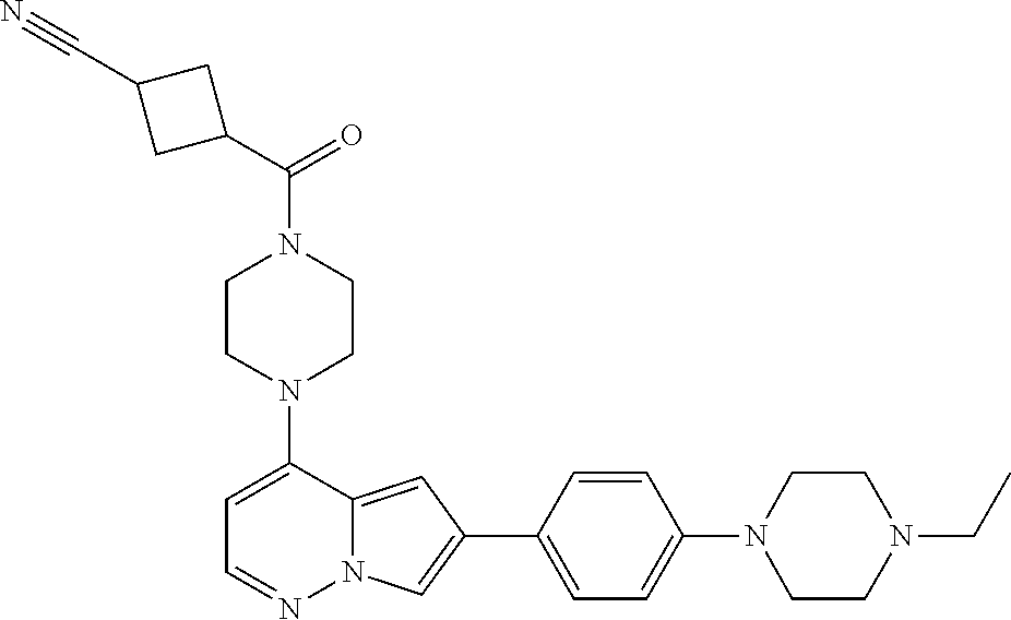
N1(C2=CC=NN3C2=CC(C2=CC=C(N4CCN(CC)CC4)C=C2)=C3)CCN(C(C2CC(C#N)C2)=O)CC1
